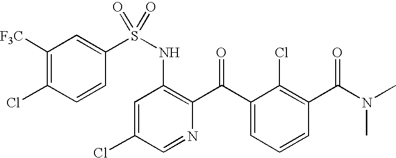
C1([F3C])=C(Cl)C=CC(S(NC2=C(C(C3=CC=CC(C(N(C)C)=O)=C3Cl)=O)N=CC(Cl)=C2)(=O)=O)=C1
